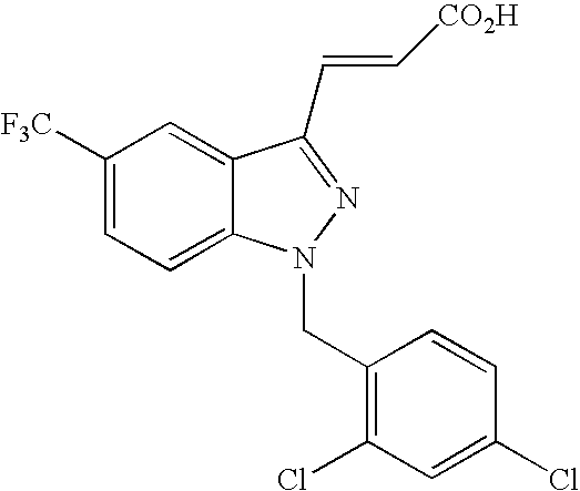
C1([F3C])=CC=C2C(=C1)C(C=C[CO2H])=NN2CC1=C(Cl)C=C(Cl)C=C1
